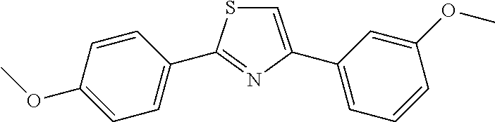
C1=C(C2=CC=CC(OC)=C2)N=C(C2=CC=C(OC)C=C2)S1
